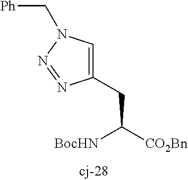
C(C([CO2Bn])[BocHN])C1=CN(C[Ph])N=N1
